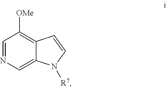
C12=CN=CC([OMe])=C1C=CN2[R7]
